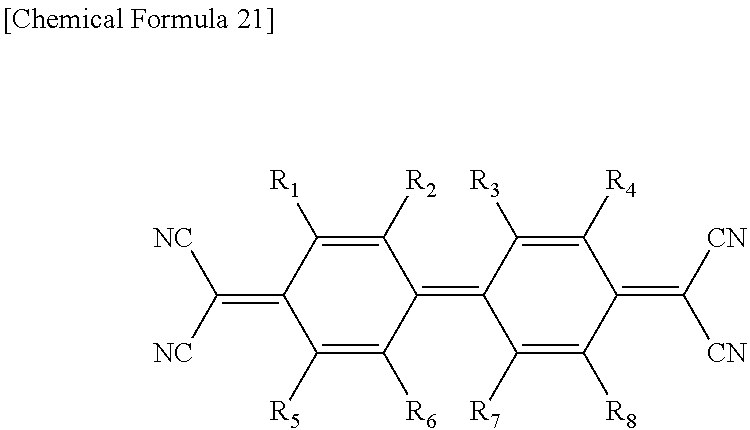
C1([R5])=C([R6])C(=C2C([R7])=C([R8])C(=C([CN])[CN])C([R4])=C2[R3])C([R2])=C([R1])C1=C([NC])[NC]
